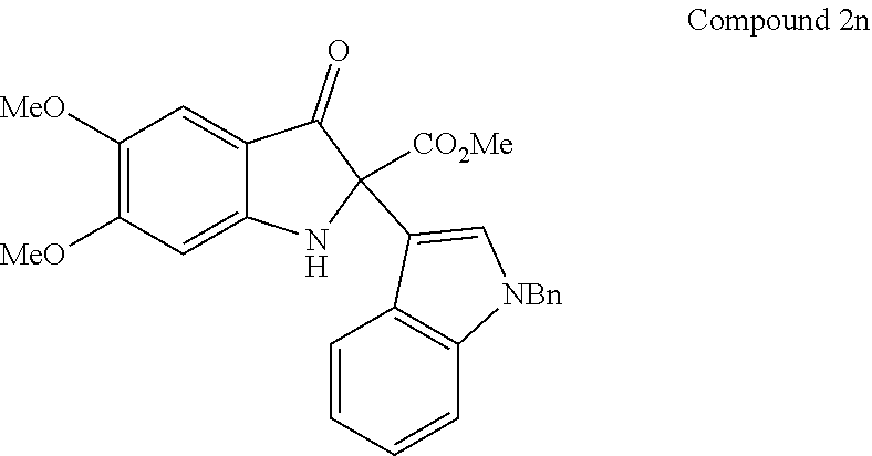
C12=CC([MeO])=C([MeO])C=C1C(=O)C([CO2Me])(C1=C[NBn]C3=C1C=CC=C3)N2
